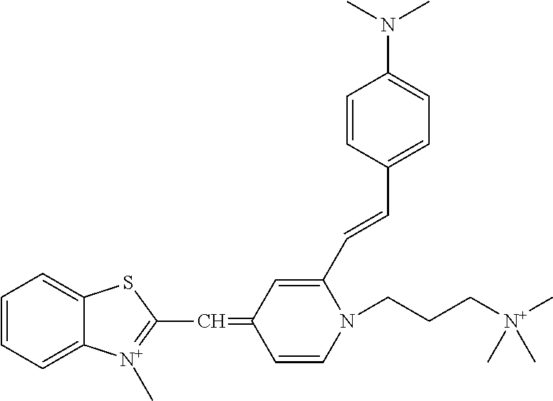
C1=CC=C2C(=C1)SC(C=C1C=CN(CCC[N+](C)(C)C)C(C=CC3=CC=C(N(C)C)C=C3)=C1)=[N+]2C
